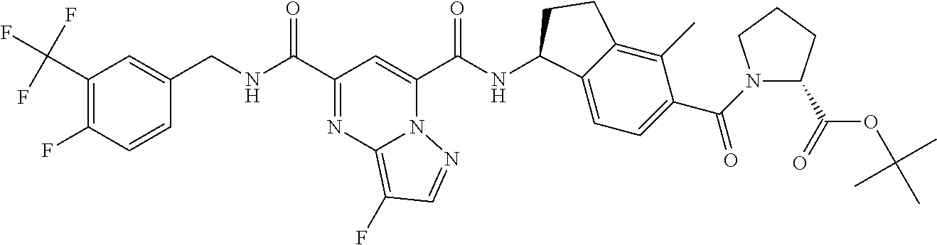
C1(C(F)(F)F)=C(F)C=CC(CNC(=O)C2=NC3=C(F)C=NN3C(C(NC3C4=CC=C(C(N5C(C(=O)OC(C)(C)C)CCC5)=O)C(C)=C4CC3)=O)=C2)=C1
